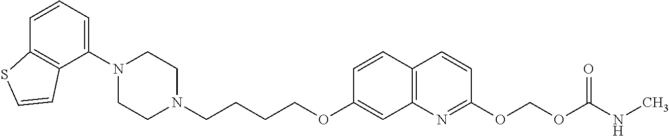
C1=CC2=C(C(N3CCN(CCCCOC4=CC5=C(C=C4)C=CC(OCOC(NC)=O)=N5)CC3)=C1)C=CS2
